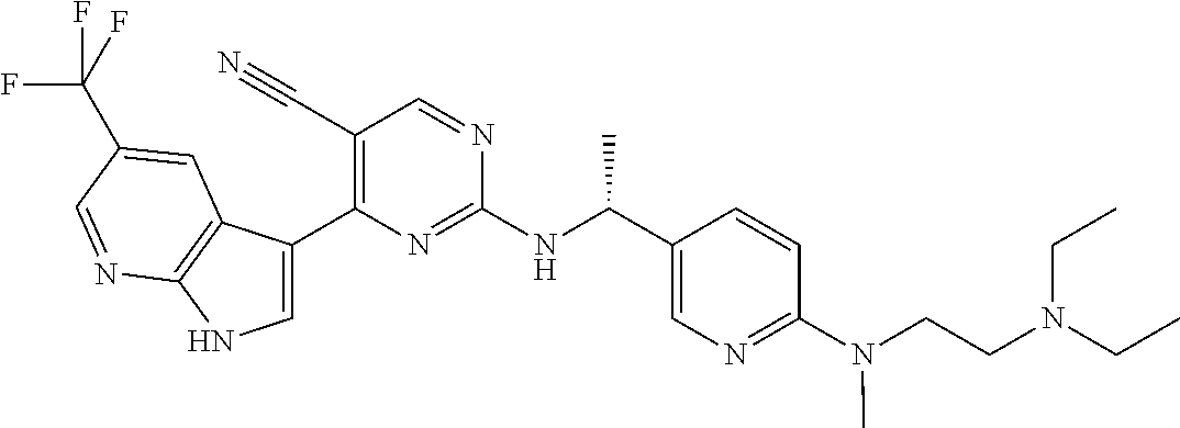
C1(C#N)=C(C2=CNC3=C2C=C(C(F)(F)F)C=N3)N=C(NC(C2=CN=C(N(CCN(CC)CC)C)C=C2)C)N=C1
